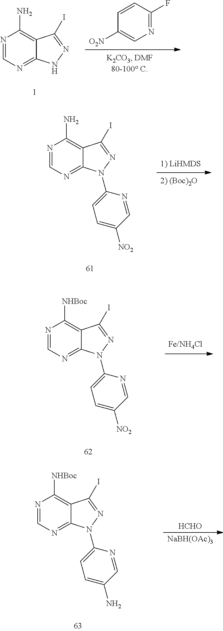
N1=CN=C2C(=C1N)C(I)=NN2.N1=C(F)C=CC([O2N])=C1.N1=CN=C2C(=C1N)C(I)=NN2C1=CC=C([NO2])C=N1.N1=CN=C2C(=C1[NHBoc])C(I)=NN2C1=CC=C([NO2])C=N1.N1=CN=C2C(=C1[NHBoc])C(I)=NN2C1=CC=C(N)C=N1.[HCHO].[NaBH(OAc)3]
